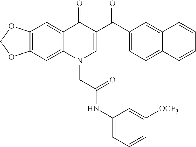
C12=C(C=C3C(=C1)C(=O)C(C(C1=CC=C4C(=C1)C=CC=C4)=O)=CN3CC(NC1=CC=CC([OCF3])=C1)=O)OCO2
